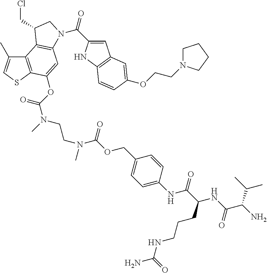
C12=C(SC=C1C)C(OC(=O)N(CCN(C)C(=O)OCC1=CC=C(NC(C(CCCNC(N)=O)NC(C(N)C(C)C)=O)=O)C=C1)C)=CC1=C2C(CCl)CN1C(=O)C1=CC2=C(N1)C=CC(OCCN1CCCC1)=C2
